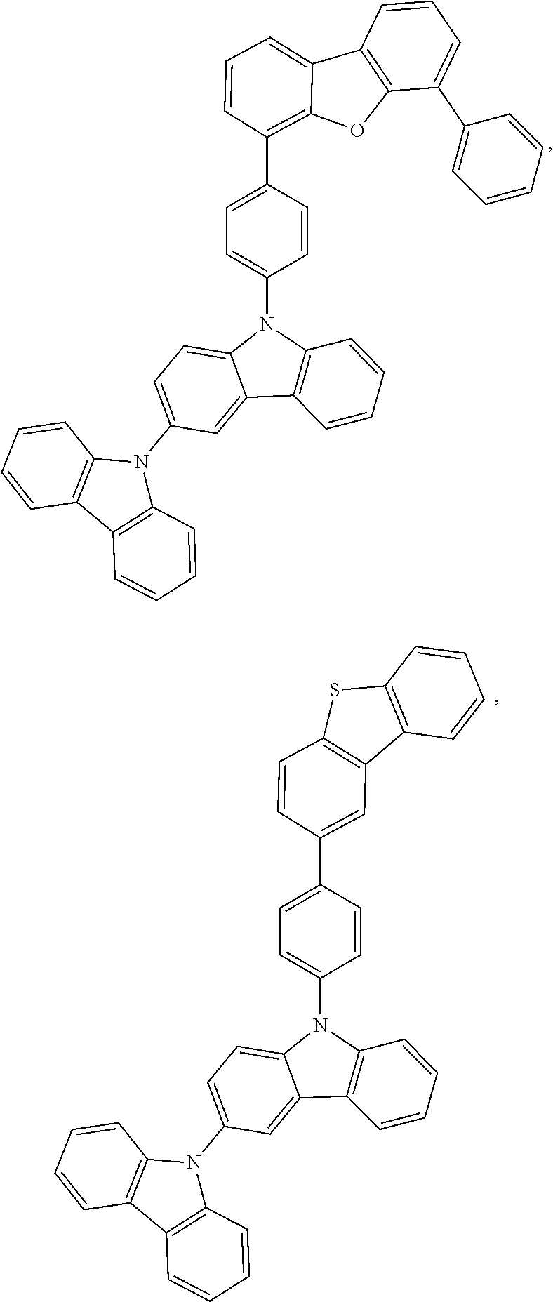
C12=CC(N3C4=C(C=CC=C4)C4=C3C=CC=C4)=CC=C1N(C1=CC=C(C3=C4C(=CC=C3)C3=C(O4)C(C4=CC=CC=C4)=CC=C3)C=C1)C1=C2C=CC=C1.C12=CC(N3C4=C(C=CC=C4)C4=C3C=CC=C4)=CC=C1N(C1=CC=C(C3=CC4=C(C=C3)SC3=C4C=CC=C3)C=C1)C1=C2C=CC=C1
